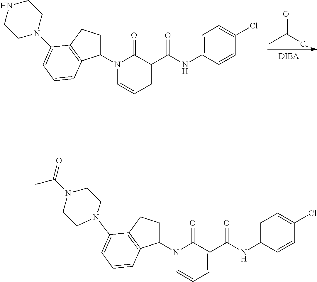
O=C(Cl)C.N1(C2CCC3=C2C=CC=C3N2CCNCC2)C=CC=C(C(NC2=CC=C(Cl)C=C2)=O)C1=O.N1(C2CCC3=C2C=CC=C3N2CCN(C(=O)C)CC2)C=CC=C(C(NC2=CC=C(Cl)C=C2)=O)C1=O
